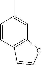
C1=CC2=C(C=C1C)OC=C2
